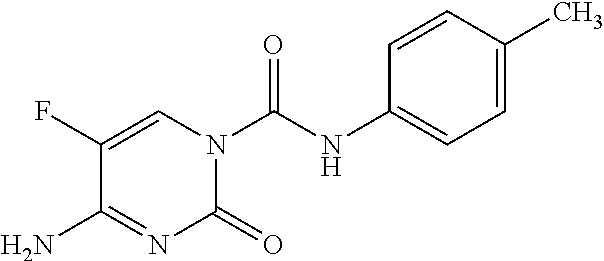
C1=C(F)C(N)=NC(=O)N1C(NC1=CC=C(C)C=C1)=O
